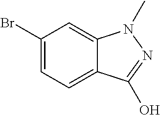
C1(Br)=CC=C2C(=C1)N(C)N=C2O
